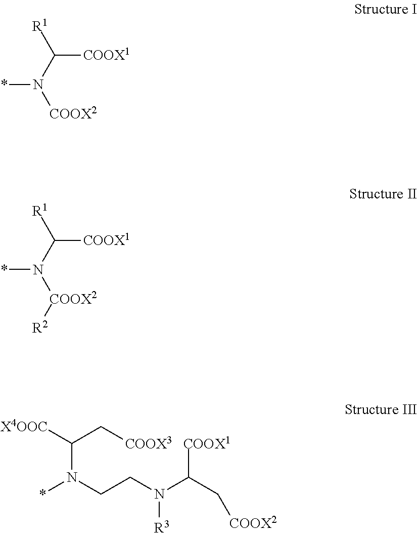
*N(C([R1])[COOX1])[COOX2].*N(C([R1])[COOX1])[COOX2][R2].C(N(CCN(C(C[COOX2])[COOX1])[R3])*)([X4OOC])C[COOX3]
